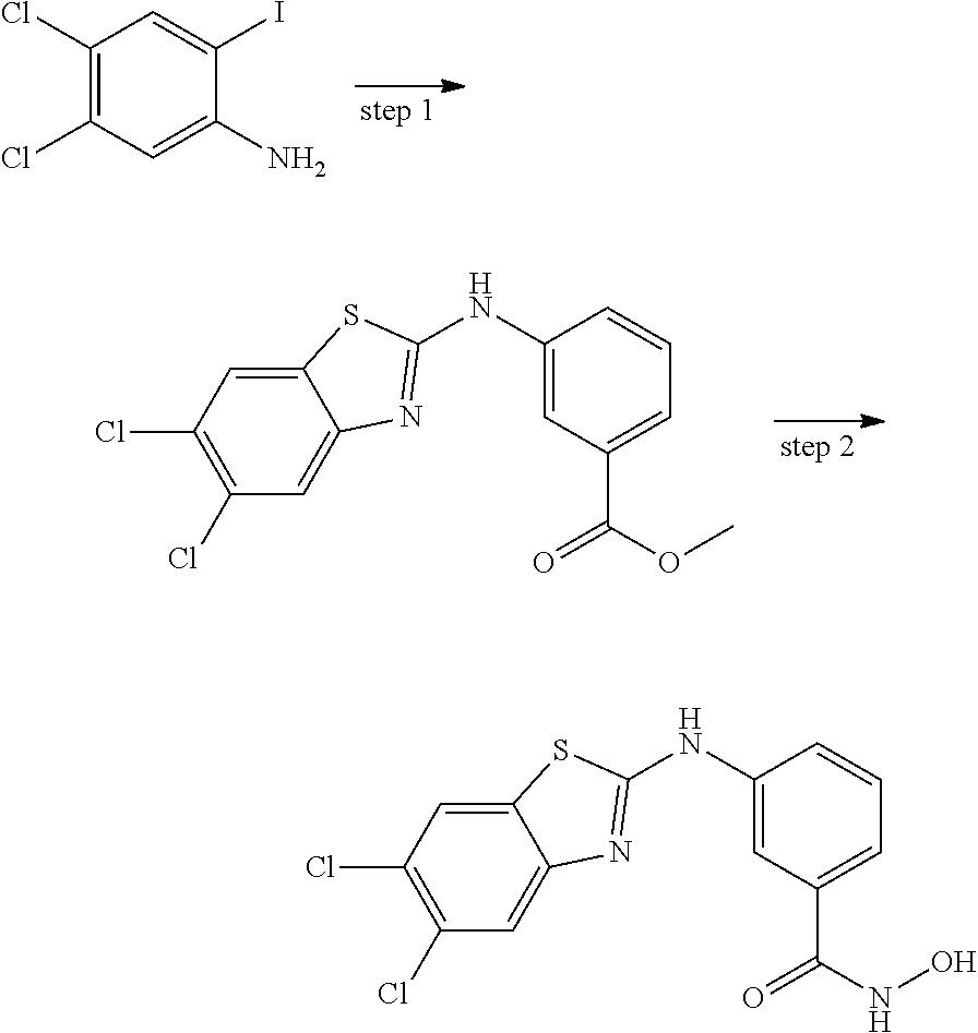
C1(Cl)=C(Cl)C=C(N)C(I)=C1.C12=CC(Cl)=C(Cl)C=C1N=C(NC1=CC(C(=O)OC)=CC=C1)S2.C12=CC(Cl)=C(Cl)C=C1N=C(NC1=CC(C(=O)NO)=CC=C1)S2
